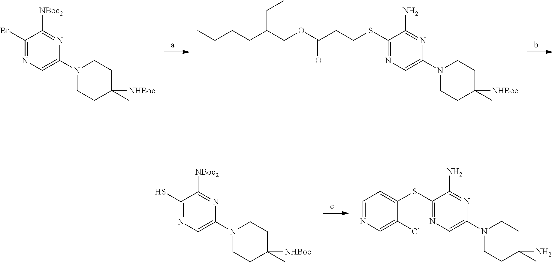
C1(SCCC(OCC(CCCC)CC)=O)=NC=C(N2CCC(C)([NHBoc])CC2)N=C1N.C1(Br)=NC=C(N2CCC(C)([NHBoc])CC2)N=C1[NBoc2].C1(S)=NC=C(N2CCC(C)([NHBoc])CC2)N=C1[NBoc2].C1(SC2=CC=NC=C2Cl)=NC=C(N2CCC(C)(N)CC2)N=C1N
